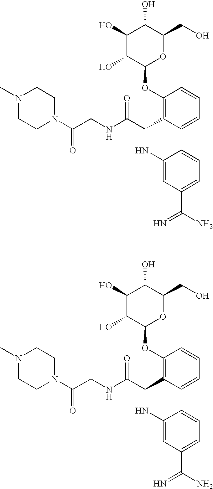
C1(NC(C(=O)NCC(N2CCN(C)CC2)=O)C2=C(OC3OC(CO)C(O)C(O)C3O)C=CC=C2)=CC(C(=N)N)=CC=C1.C1(NC(C(=O)NCC(N2CCN(C)CC2)=O)C2=C(OC3OC(CO)C(O)C(O)C3O)C=CC=C2)=CC(C(=N)N)=CC=C1
